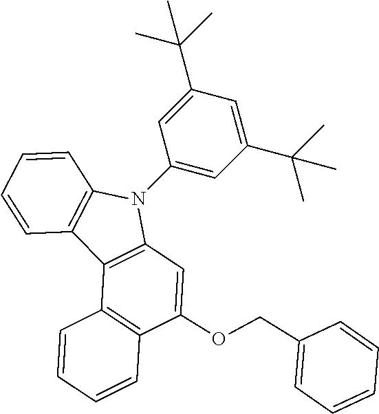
C1=CC2=C(C=C1)C1=C(N2C2=CC(C(C)(C)C)=CC(C(C)(C)C)=C2)C=C(OCC2=CC=CC=C2)C2=C1C=CC=C2
